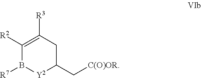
C1([R2])=C([R3])CC(C[C(O)OR])[Y2]B1[R7]
